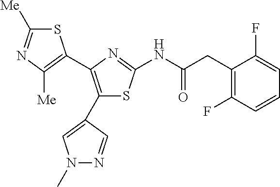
S1C([Me])=NC([Me])=C1C1=C(C2=CN(C)N=C2)SC(NC(CC2=C(F)C=CC=C2F)=O)=N1
